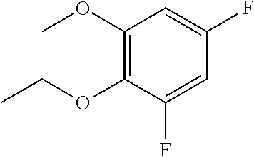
C1(OC)=C(OCC)C(F)=CC(F)=C1
